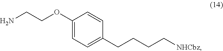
NCCOC1=CC=C(CCCC[NHCbz])C=C1
